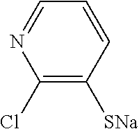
C1(Cl)=C([SNa])C=CC=N1
